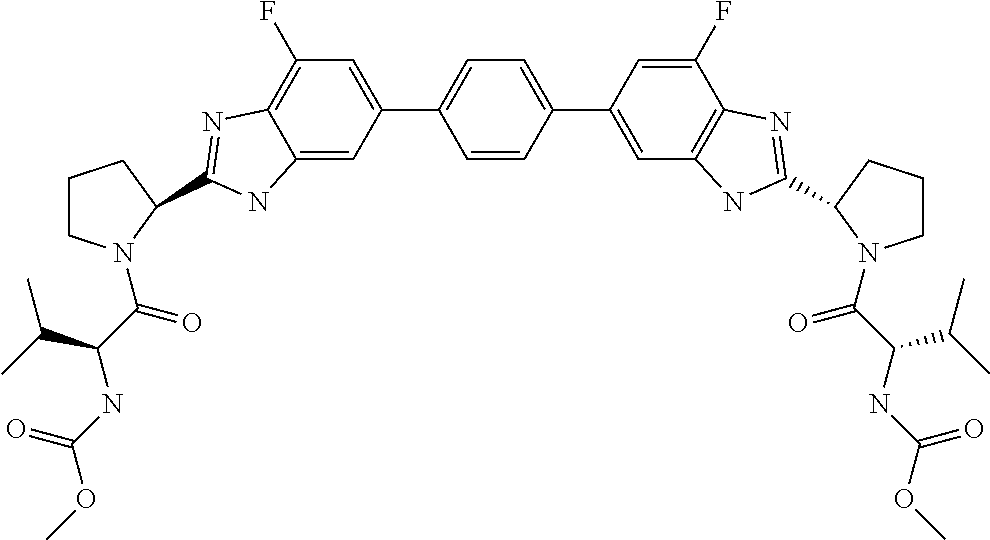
COC(NC(C(=O)N1CCCC1C1=NC2=C(F)C=C(C3=CC=C(C4=CC5=C(C(F)=C4)N=C(C4CCCN4C(C(NC(OC)=O)C(C)C)=O)N5)C=C3)C=C2N1)C(C)C)=O
